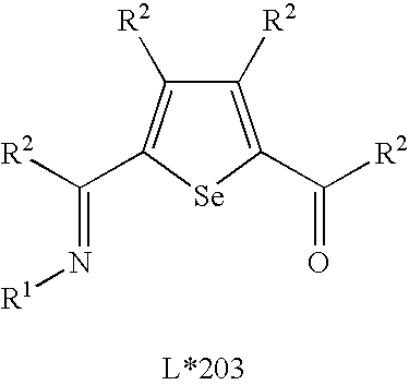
C1([R2])=C(C([R2])=O)[Se]C(C([R2])=N[R1])=C1[R2]
